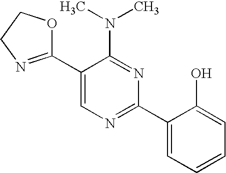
C1(C2=NCCO2)=CN=C(C2=CC=CC=C2O)N=C1N(C)C
